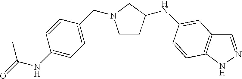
C1CC(NC2=CC3=C(NN=C3)C=C2)CN1CC1=CC=C(NC(C)=O)C=C1
